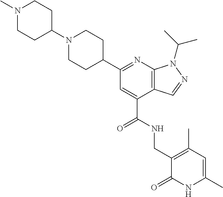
C1(C2=NC3=C(C(C(NCC4=C(C)C=C(C)NC4=O)=O)=C2)C=NN3C(C)C)CCN(C2CCN(C)CC2)CC1
